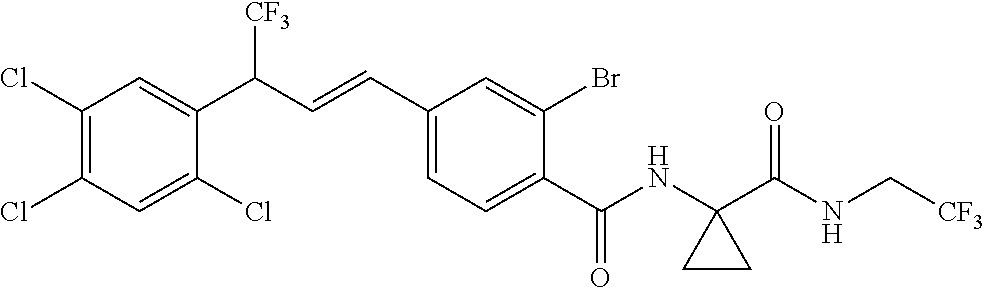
C1(Cl)=C(Cl)C=C(Cl)C(C(C=CC2=CC=C(C(NC3(C(NC[CF3])=O)CC3)=O)C(Br)=C2)[CF3])=C1
